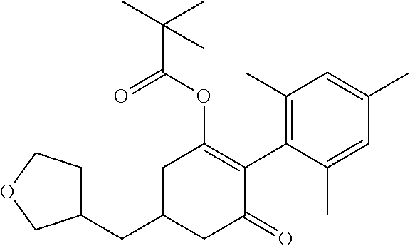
C1(C)=C(C2=C(OC(C(C)(C)C)=O)CC(CC3CCOC3)CC2=O)C(C)=CC(C)=C1
